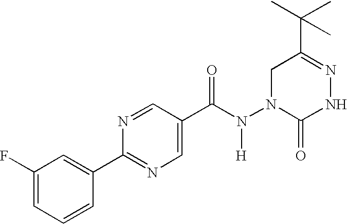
N1=CC(C(N(N2CC(C(C)(C)C)=NNC2=O)[H])=O)=CN=C1C1=CC(F)=CC=C1
